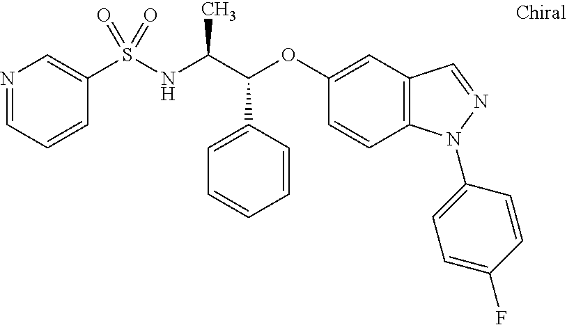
C1=CC=CC(C(C(NS(=O)(=O)C2=CN=CC=C2)C)OC2=CC3=C(N(C4=CC=C(F)C=C4)N=C3)C=C2)=C1
